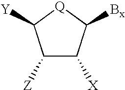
C1([Z])C([X])C([Bx])[Q]C1[Y]
